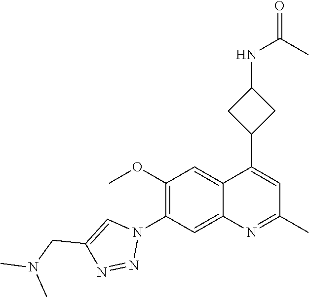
C12=CC(OC)=C(N3C=C(CN(C)C)N=N3)C=C1N=C(C)C=C2C1CC(NC(=O)C)C1
